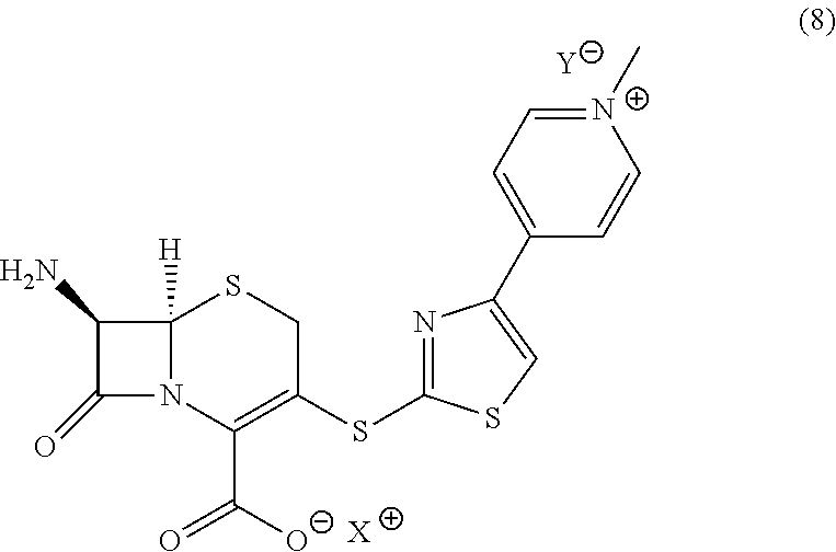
C1(N)C(=O)N2C1([H])SCC(SC1=NC(C3=CC=[N+](C)C=C3)=CS1)=C2C([O-])=O.[Y].[X]
